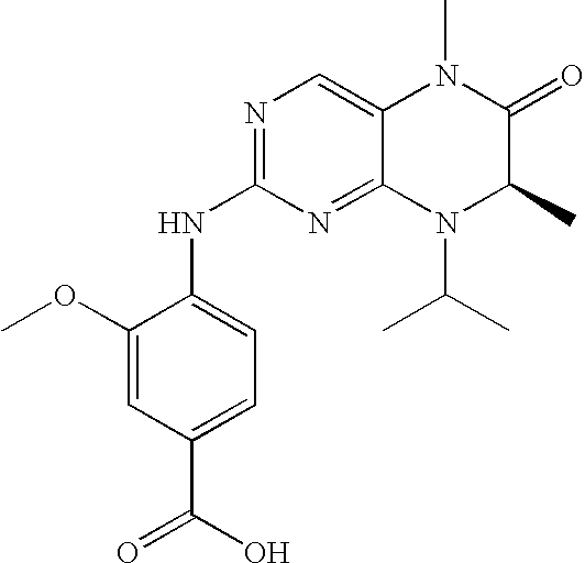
C12=CN=C(NC3=CC=C(C(O)=O)C=C3OC)N=C1N(C(C)C)C(C)C(=O)N2C
